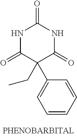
N1C(=O)C(CC)(C2=CC=CC=C2)C(=O)NC1=O
